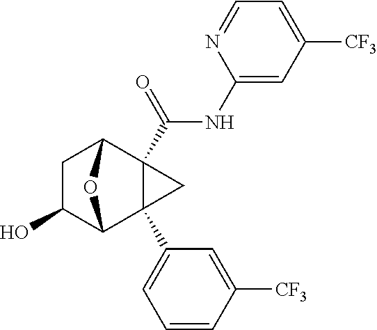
C1C(O)C2C3(C4=CC=CC([CF3])=C4)C(C(NC4=CC([CF3])=CC=N4)=O)(C1O2)C3
